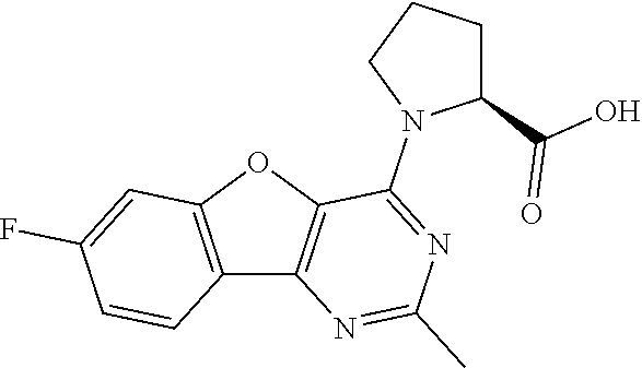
C12=C(OC3=C1N=C(C)N=C3N1C(C(O)=O)CCC1)C=C(F)C=C2
